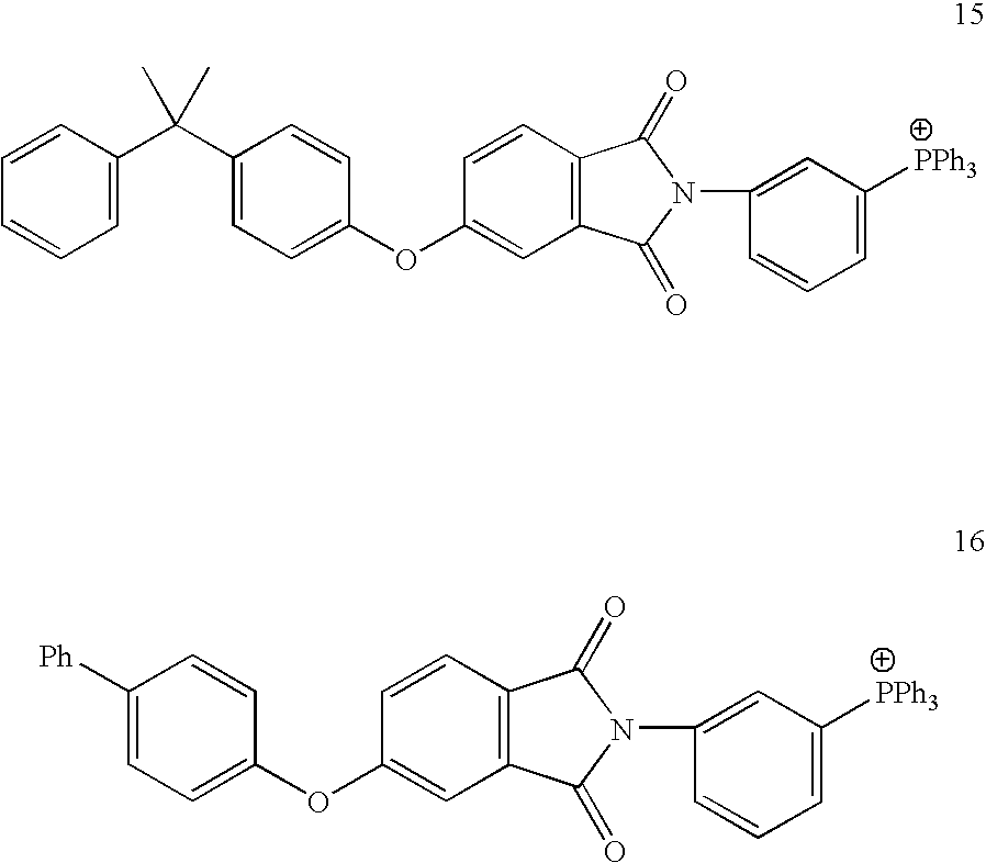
C1=CC=C(C(C2=CC=C(OC3=CC4=C(C=C3)C(=O)N(C3=CC([PPh3])=CC=C3)C4=O)C=C2)(C)C)C=C1.[Ph]C1=CC=C(OC2=CC3=C(C=C2)C(=O)N(C2=CC([PPh3])=CC=C2)C3=O)C=C1
